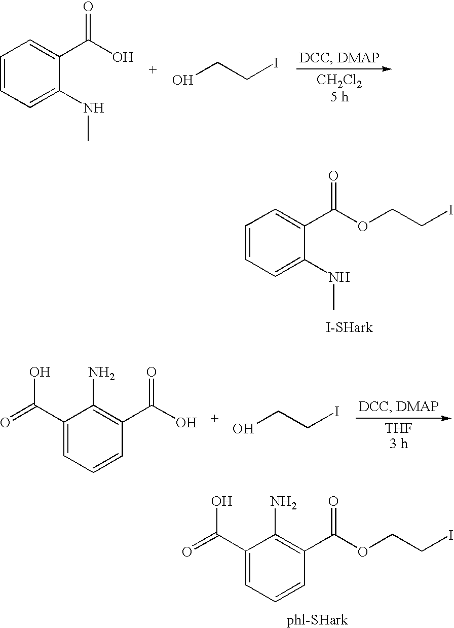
C1=CC=C(NC)C(C(OCCI)=O)=C1.C1(C(=O)O)=CC=CC(C(OCCI)=O)=C1N.C1=CC=C(NC)C(C(O)=O)=C1.OCCI.C1(C(=O)O)=CC=CC(C(O)=O)=C1N.OCCI
